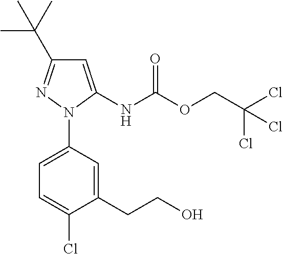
C1=C(NC(OCC(Cl)(Cl)Cl)=O)N(C2=CC=C(Cl)C(CCO)=C2)N=C1C(C)(C)C
